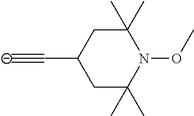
C1C(C)(C)N(OC)C(C)(C)CC1C#[C-]
